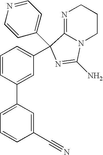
N1=C2N(CCC1)C(N)=NC2(C1=CC=CC(C2=CC=CC(C#N)=C2)=C1)C1=CC=NC=C1
